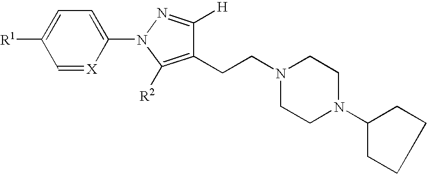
C1=[X]C(N2C([R2])=C(CCN3CCN(C4CCCC4)CC3)C([H])=N2)=CC=C1[R1]
